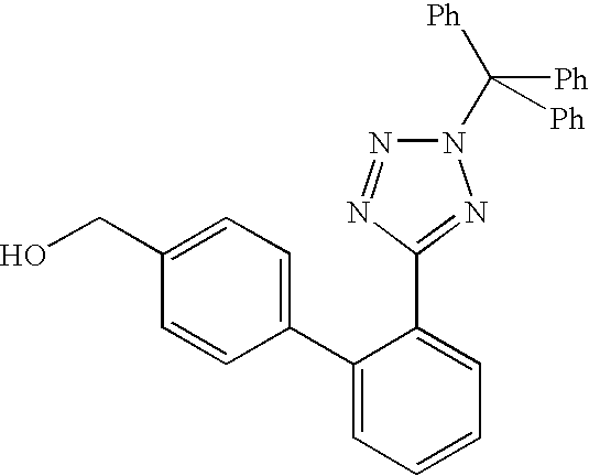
C1(CO)=CC=C(C2=CC=CC=C2C2=NN(C([Ph])([Ph])[Ph])N=N2)C=C1
